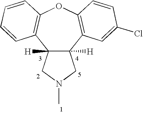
C12([H])C([H])(C3=C(OC4=C1C=CC=C4)C=CC(Cl)=C3)CN(C)C2
